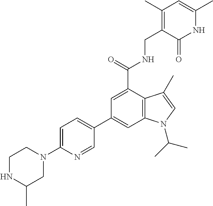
C1NC(C)CN(C2=CC=C(C3=CC4=C(C(C(=O)NCC5=C(C)C=C(C)NC5=O)=C3)C(C)=CN4C(C)C)C=N2)C1
